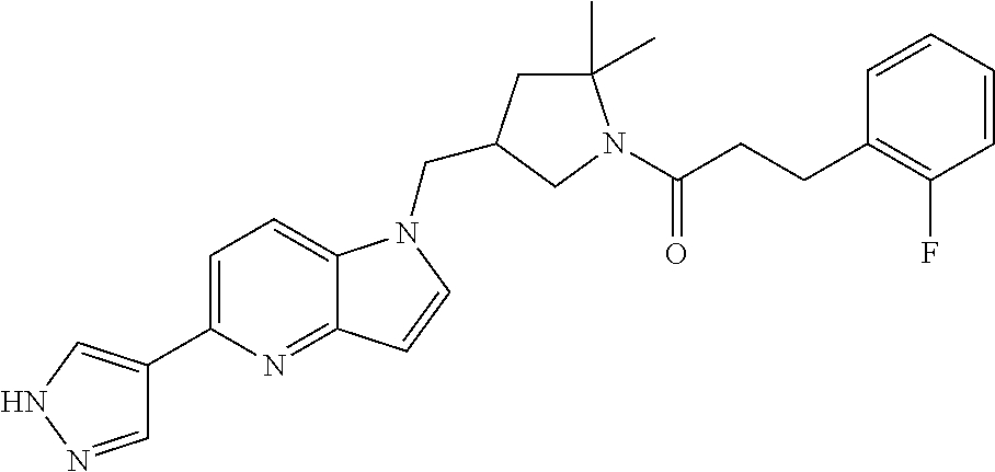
C1=NNC=C1C1=CC=C2C(=N1)C=CN2CC1CC(C)(C)N(C(CCC2=C(F)C=CC=C2)=O)C1
